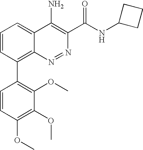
C1=CC(OC)=C(OC)C(OC)=C1C1=C2C(=CC=C1)C(N)=C(C(NC1CCC1)=O)N=N2
